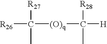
[R26]C(C)([(O)q]C([H])([R28])C)[R27]
